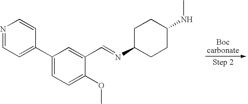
N1=CC=C(C2=CC=C(OC)C(C=NC3CCC(NC)CC3)=C2)C=C1
